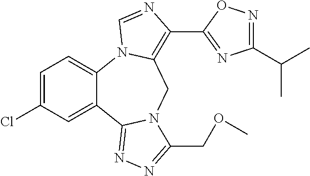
C1=C(Cl)C=C2C(=C1)N1C(=C(C3=NC(C(C)C)=NO3)N=C1)CN1C2=NN=C1COC
